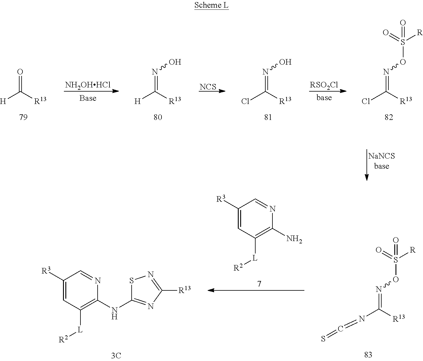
N(C([R13])=NOS(=O)([R])=O)=C=S.C1([R3])=CC([L][R2])=C(N)N=C1.C1([R3])=CC([L][R2])=C(NC2=NC([R13])=NS2)N=C1.[H]C([R13])=O.[NH2OHHCl].[H]C([R13])=NO.[NCS].ClC([R13])=NO.[RSO2Cl].ClC([R13])=NOS(=O)([R])=O
